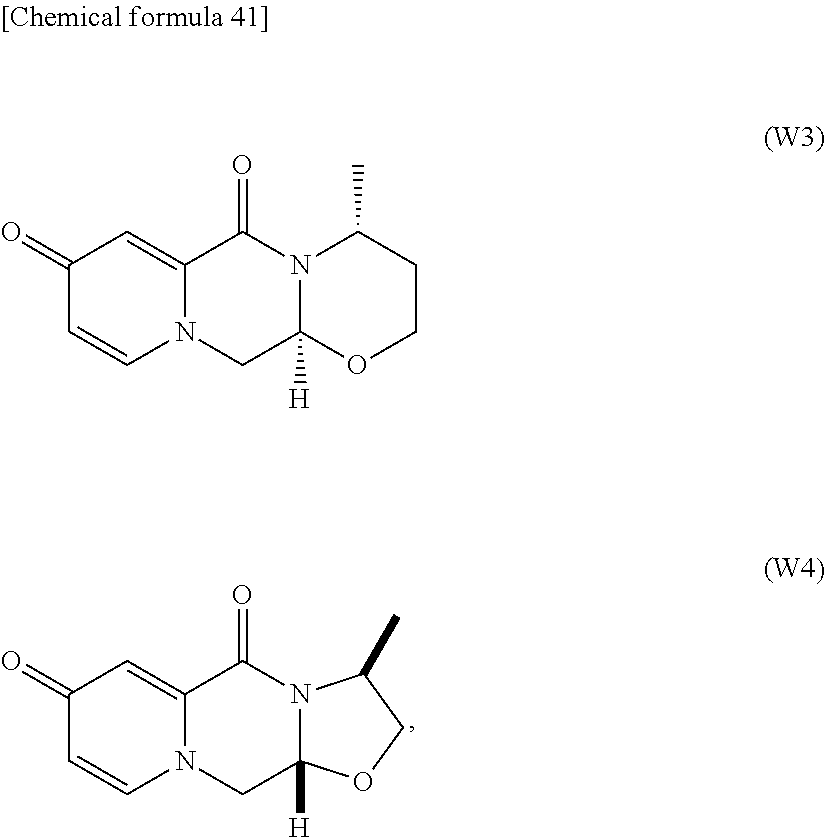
C1=CN2C(=CC1=O)C(=O)N1C([H])(C2)OCC1C.C1=CN2C(=CC1=O)C(=O)N1C([H])(C2)OCCC1C
